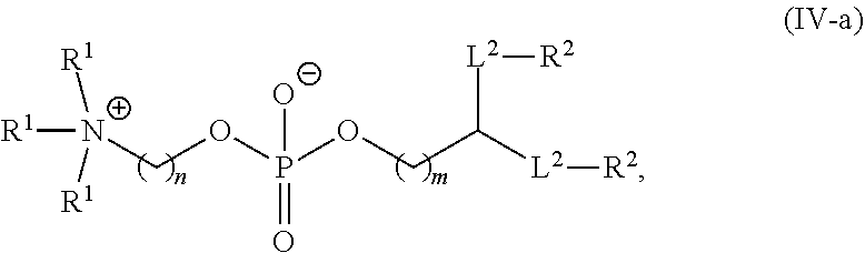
[R1][N+](COP(OCC([L2][R2])[L2][R2])([O-])=O)([R1])[R1]
